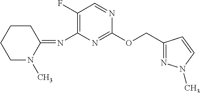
C1(COC2=NC(N=C3CCCCN3C)=C(F)C=N2)=NN(C)C=C1
